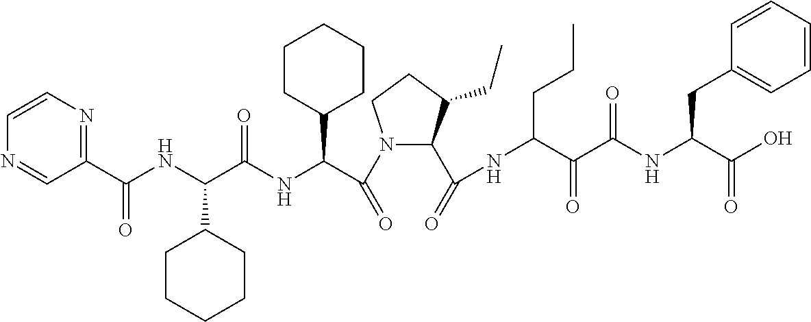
N1(C(C(NC(C(NC(C2=NC=CN=C2)=O)C2CCCCC2)=O)C2CCCCC2)=O)C(C(=O)NC(CCC)C(=O)C(=O)NC(CC2=CC=CC=C2)C(=O)O)C(CC)CC1
